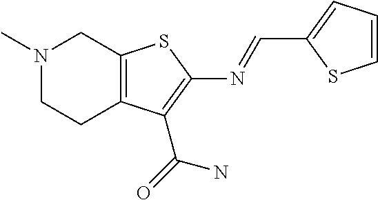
N1(C)CCC2=C(C1)SC(N=CC1=CC=CS1)=C2C(=O)N
